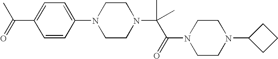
C(C1=CC=C(N2CCN(C(C)(C(=O)N3CCN(C4CCC4)CC3)C)CC2)C=C1)(=O)C
